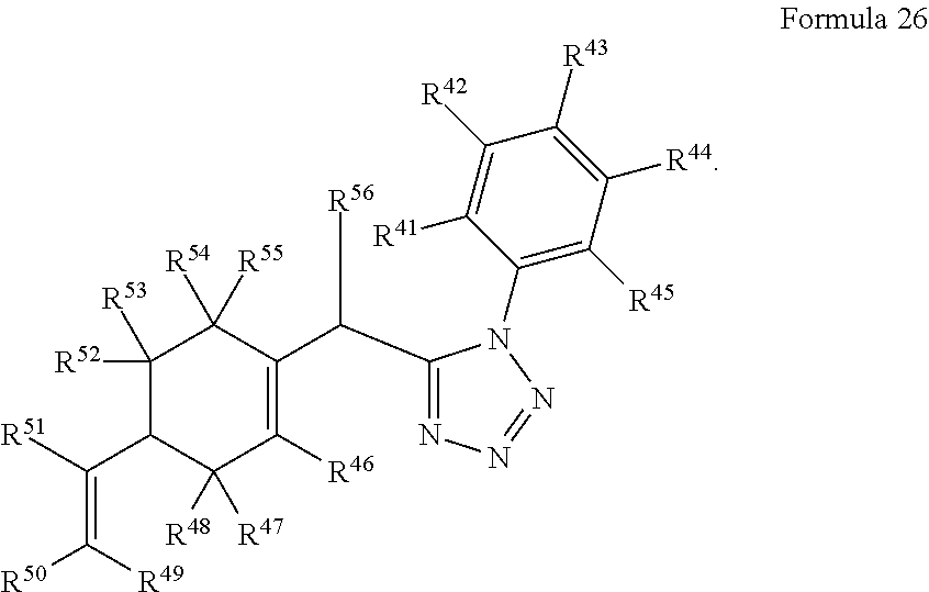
C1([R53])([R52])C(C(=C([R50])[R49])[R51])C([R48])([R47])C([R46])=C(C(C2=NN=NN2C2=C([R45])C([R44])=C([R43])C([R42])=C2[R41])[R56])C1([R54])[R55]
